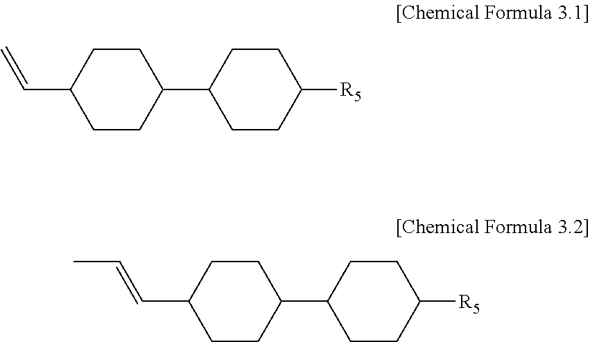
C1CC(C2CCC([R5])CC2)CCC1C=C.C1CC(C2CCC([R5])CC2)CCC1C=CC
